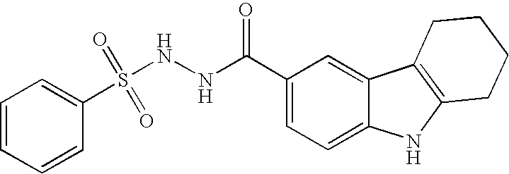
C1(C(NNS(=O)(C2=CC=CC=C2)=O)=O)=CC=C2C(=C1)C1=C(N2)CCCC1
